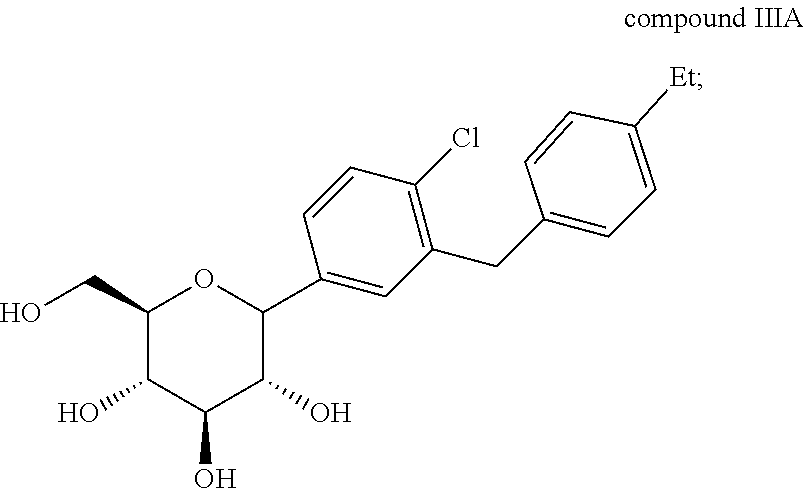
C1(CO)C(O)C(O)C(O)C(C2=CC(CC3=CC=C([Et])C=C3)=C(Cl)C=C2)O1
